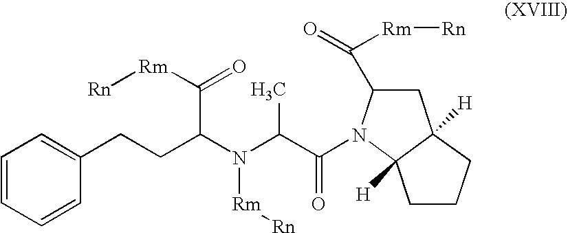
C1=CC=CC(CCC(N(C(C(=O)N2C(C([Rm][Rn])=O)CC3([H])C2([H])CCC3)C)[Rm][Rn])C(=O)[Rm][Rn])=C1
